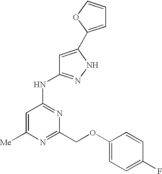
[Me]C1=CC(NC2=NNC(C3=CC=CO3)=C2)=NC(COC2=CC=C(F)C=C2)=N1
